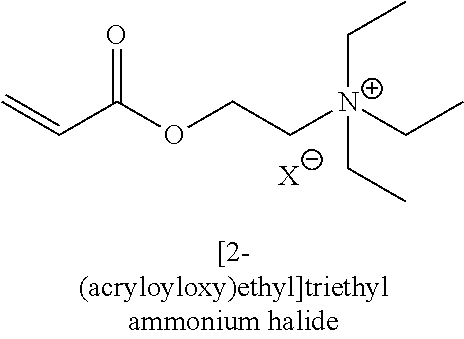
C=CC(OCC[N+](CC)(CC)CC)=O.[X]
